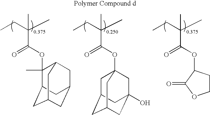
CCC(C)(C)C(OC1(C)C2CC3CC(CC1C3)C2)=O.CCC(C)(C)C(OC12CC3CC(CC(O)(C1)C3)C2)=O.CCC(C)(C)C(OC1CCOC1=O)=O
